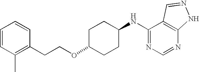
C1=CC(C)=C(CCOC2CCC(NC3=NC=NC4=C3C=NN4)CC2)C=C1
